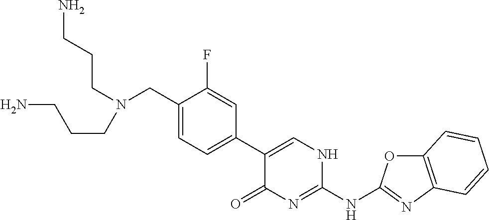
C1(CN(CCCN)CCCN)=CC=C(C2=CNC(NC3=NC4=C(O3)C=CC=C4)=NC2=O)C=C1F
